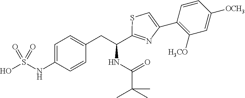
OS(=O)(=O)NC1=CC=C(CC(C2=NC(C3=C([H3CO])C=C([OCH3])C=C3)=CS2)NC(=O)C(C)(C)C)C=C1
